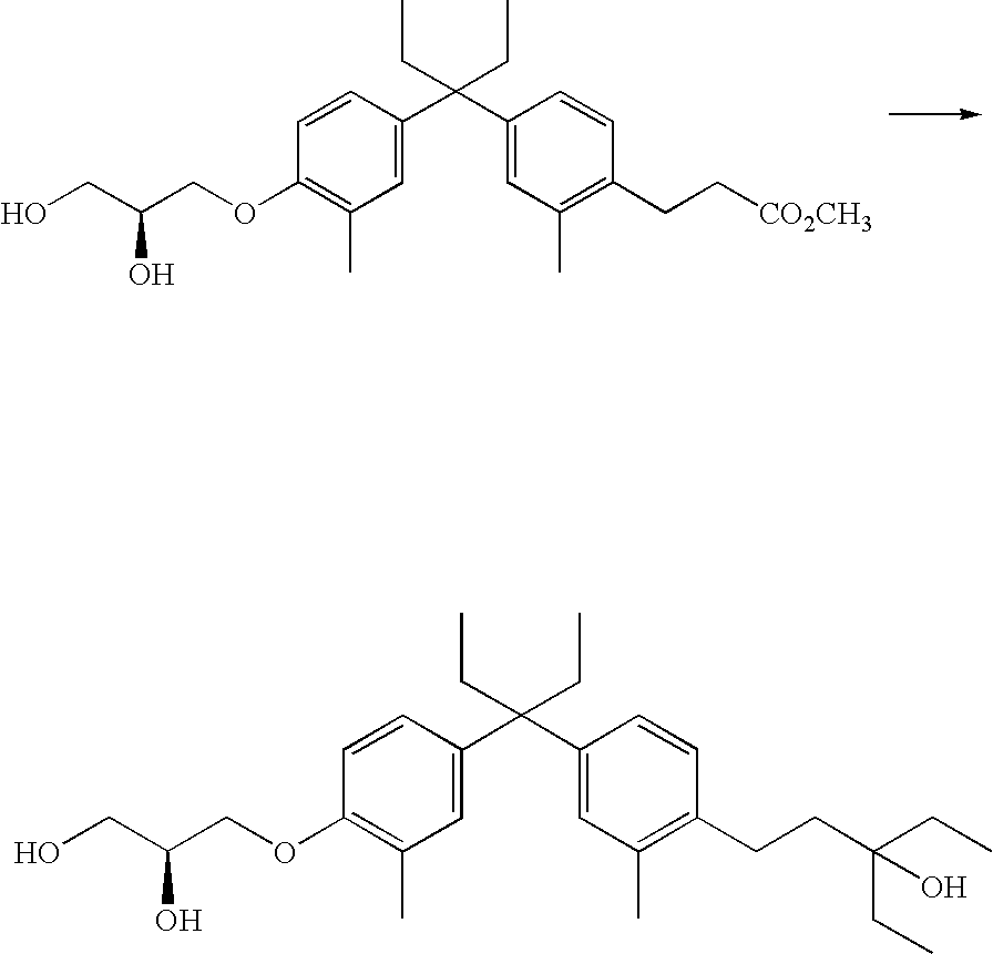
C1=CC(C(C2=CC(C)=C(CC[CO2CH3])C=C2)(CC)CC)=CC(C)=C1OCC(CO)O.C1=CC(C(C2=CC(C)=C(CCC(CC)(CC)O)C=C2)(CC)CC)=CC(C)=C1OCC(CO)O
